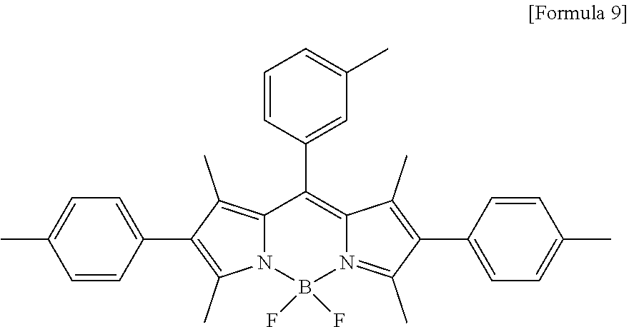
B1(F)(F)N2C(=C(C)C(C3=CC=C(C)C=C3)=C2C)C(C2=CC(C)=CC=C2)=C2C(C)=C(C3=CC=C(C)C=C3)C(C)=N12
